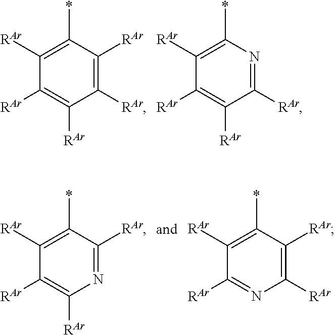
C1([RAr])=C([RAr])C(*)=C([RAr])C([RAr])=C1[RAr].C1([RAr])=NC(*)=C([RAr])C([RAr])=C1[RAr].N1=C([RAr])C(*)=C([RAr])C([RAr])=C1[RAr].C1([RAr])=C([RAr])C(*)=C([RAr])C([RAr])=N1
